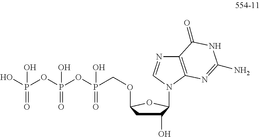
C1(O)CC(OCP(OP(OP(O)(=O)O)(=O)O)(=O)O)OC1N1C2=C(N=C1)C(=O)NC(N)=N2
